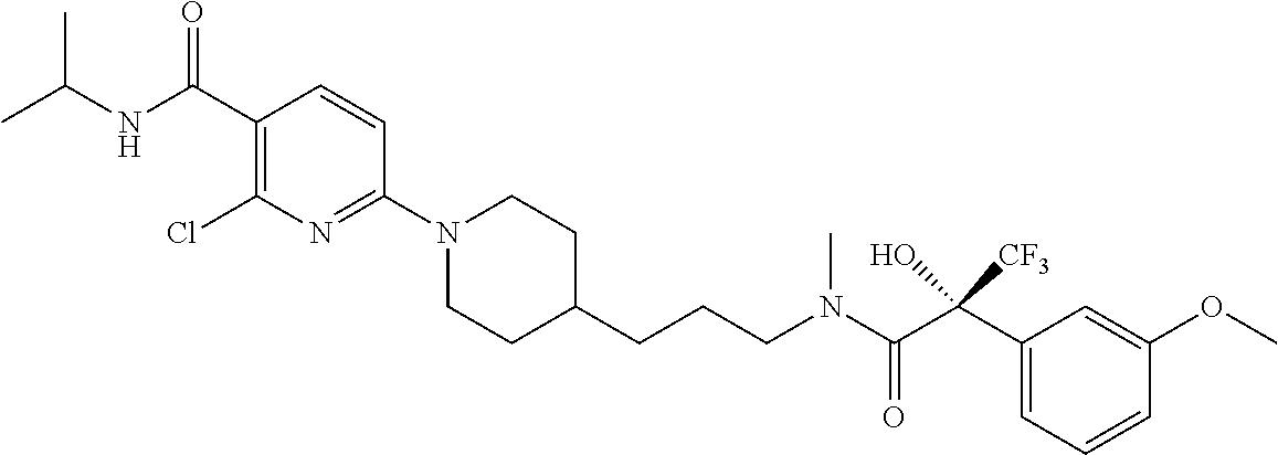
C1(C(NC(C)C)=O)=C(Cl)N=C(N2CCC(CCCN(C(C(C3=CC=CC(OC)=C3)([CF3])O)=O)C)CC2)C=C1
